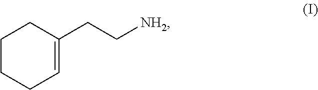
C1CCC=C(CC[NH2])C1
